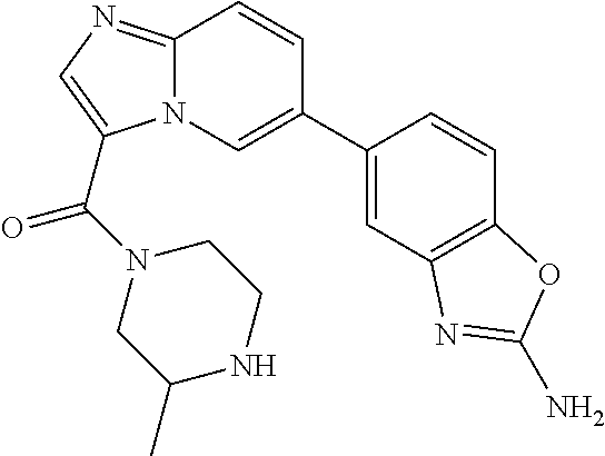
C1=C(C2=CN3C(=NC=C3C(N3CC(C)NCC3)=O)C=C2)C=CC2=C1N=C(N)O2
